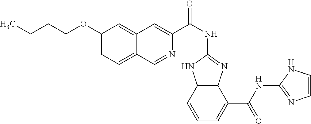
C1(OCCCC)=CC=C2C(=C1)C=C(C(NC1=NC3=C(N1)C=CC=C3C(NC1=NC=CN1)=O)=O)N=C2
